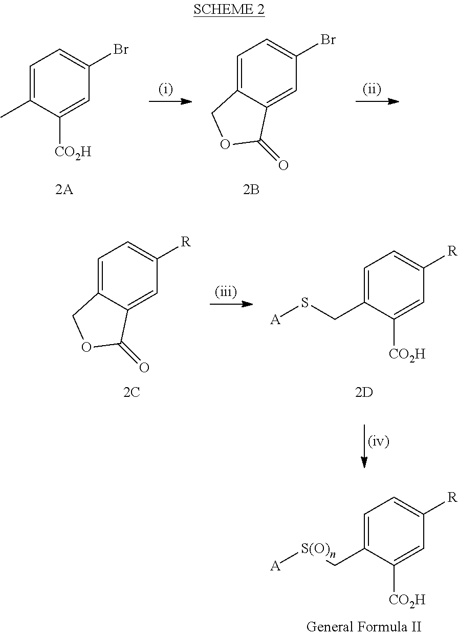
C1=C(C)C([CO2H])=CC(Br)=C1.C1=C2C(=CC(Br)=C1)C(=O)OC2.C1=C(CS[A])C([CO2H])=CC([R])=C1.C1=C2C(=CC([R])=C1)C(=O)OC2.C1=C(C[S(O)n][A])C([CO2H])=CC([R])=C1
